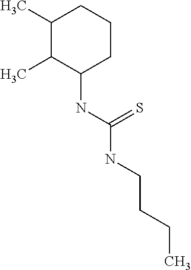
C1(C)C(C)C(NC(NCCCC)=S)CCC1
